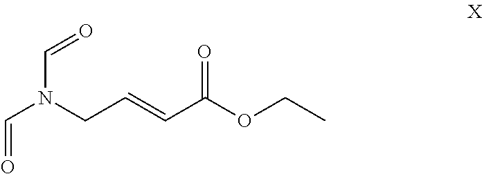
N(CC=CC(OCC)=O)(C=O)C=O
